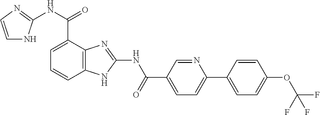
C1=C(C(NC2=NC=CN2)=O)C2=C(C=C1)NC(NC(C1=CC=C(C3=CC=C(OC(F)(F)F)C=C3)N=C1)=O)=N2
